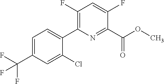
O(C)C(C1=NC(C2=CC=C(C(F)(F)F)C=C2Cl)=C(F)C=C1F)=O
